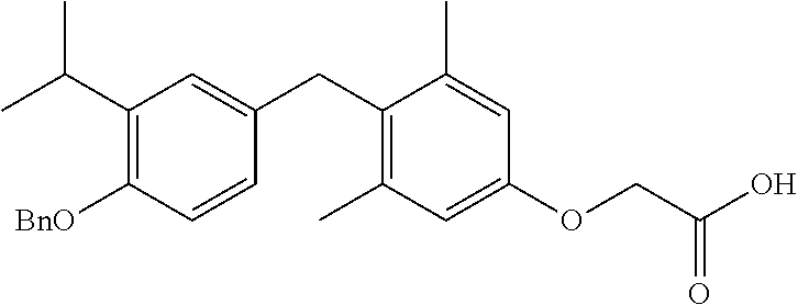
C1(C(C)C)=C([BnO])C=CC(CC2=C(C)C=C(OCC(O)=O)C=C2C)=C1
